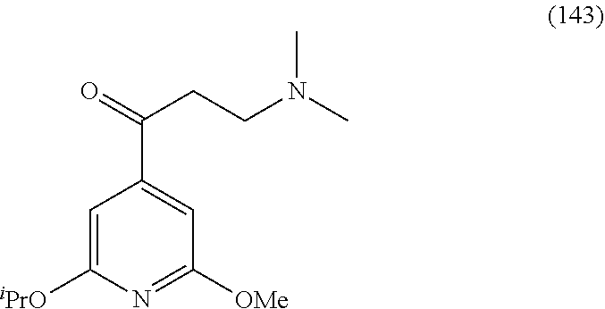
C1=C([iPrO])N=C([OMe])C=C1C(=O)CCN(C)C
